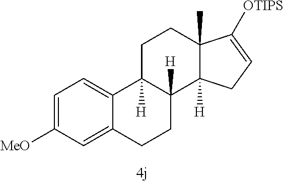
C1=C([MeO])C=C2C(=C1)C1([H])C([H])(CC2)C2([H])C(C)(CC1)C([OTIPS])=CC2
